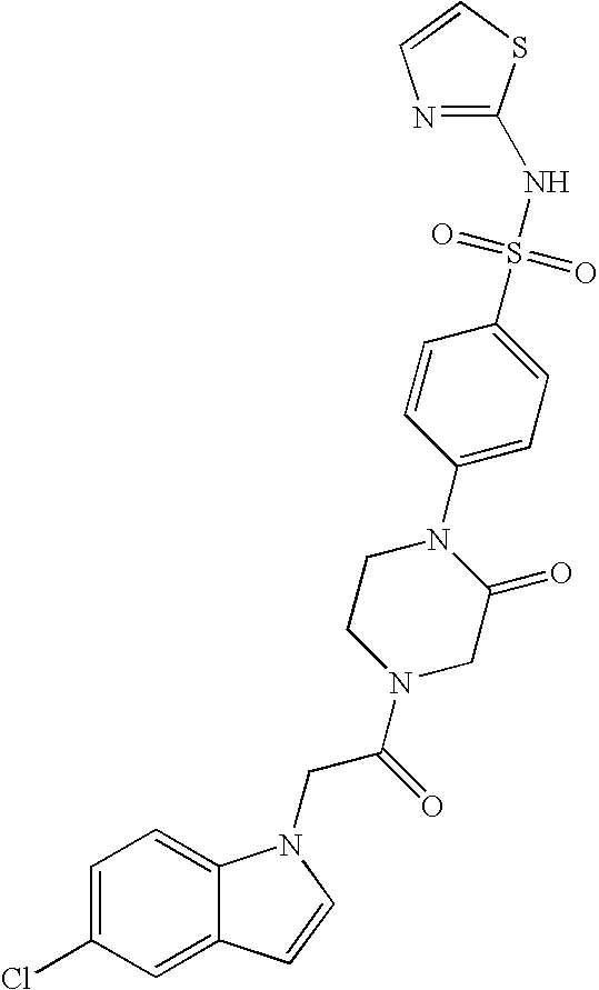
C1=C(Cl)C=C2C(=C1)N(CC(N1CC(=O)N(C3=CC=C(S(=O)(=O)NC4=NC=CS4)C=C3)CC1)=O)C=C2
